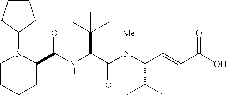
N(C(C(N(C(C(C)C)C=C(C)C(O)=O)[Me])=O)C(C)(C)C)C(=O)C1N(C2CCCC2)CCCC1
